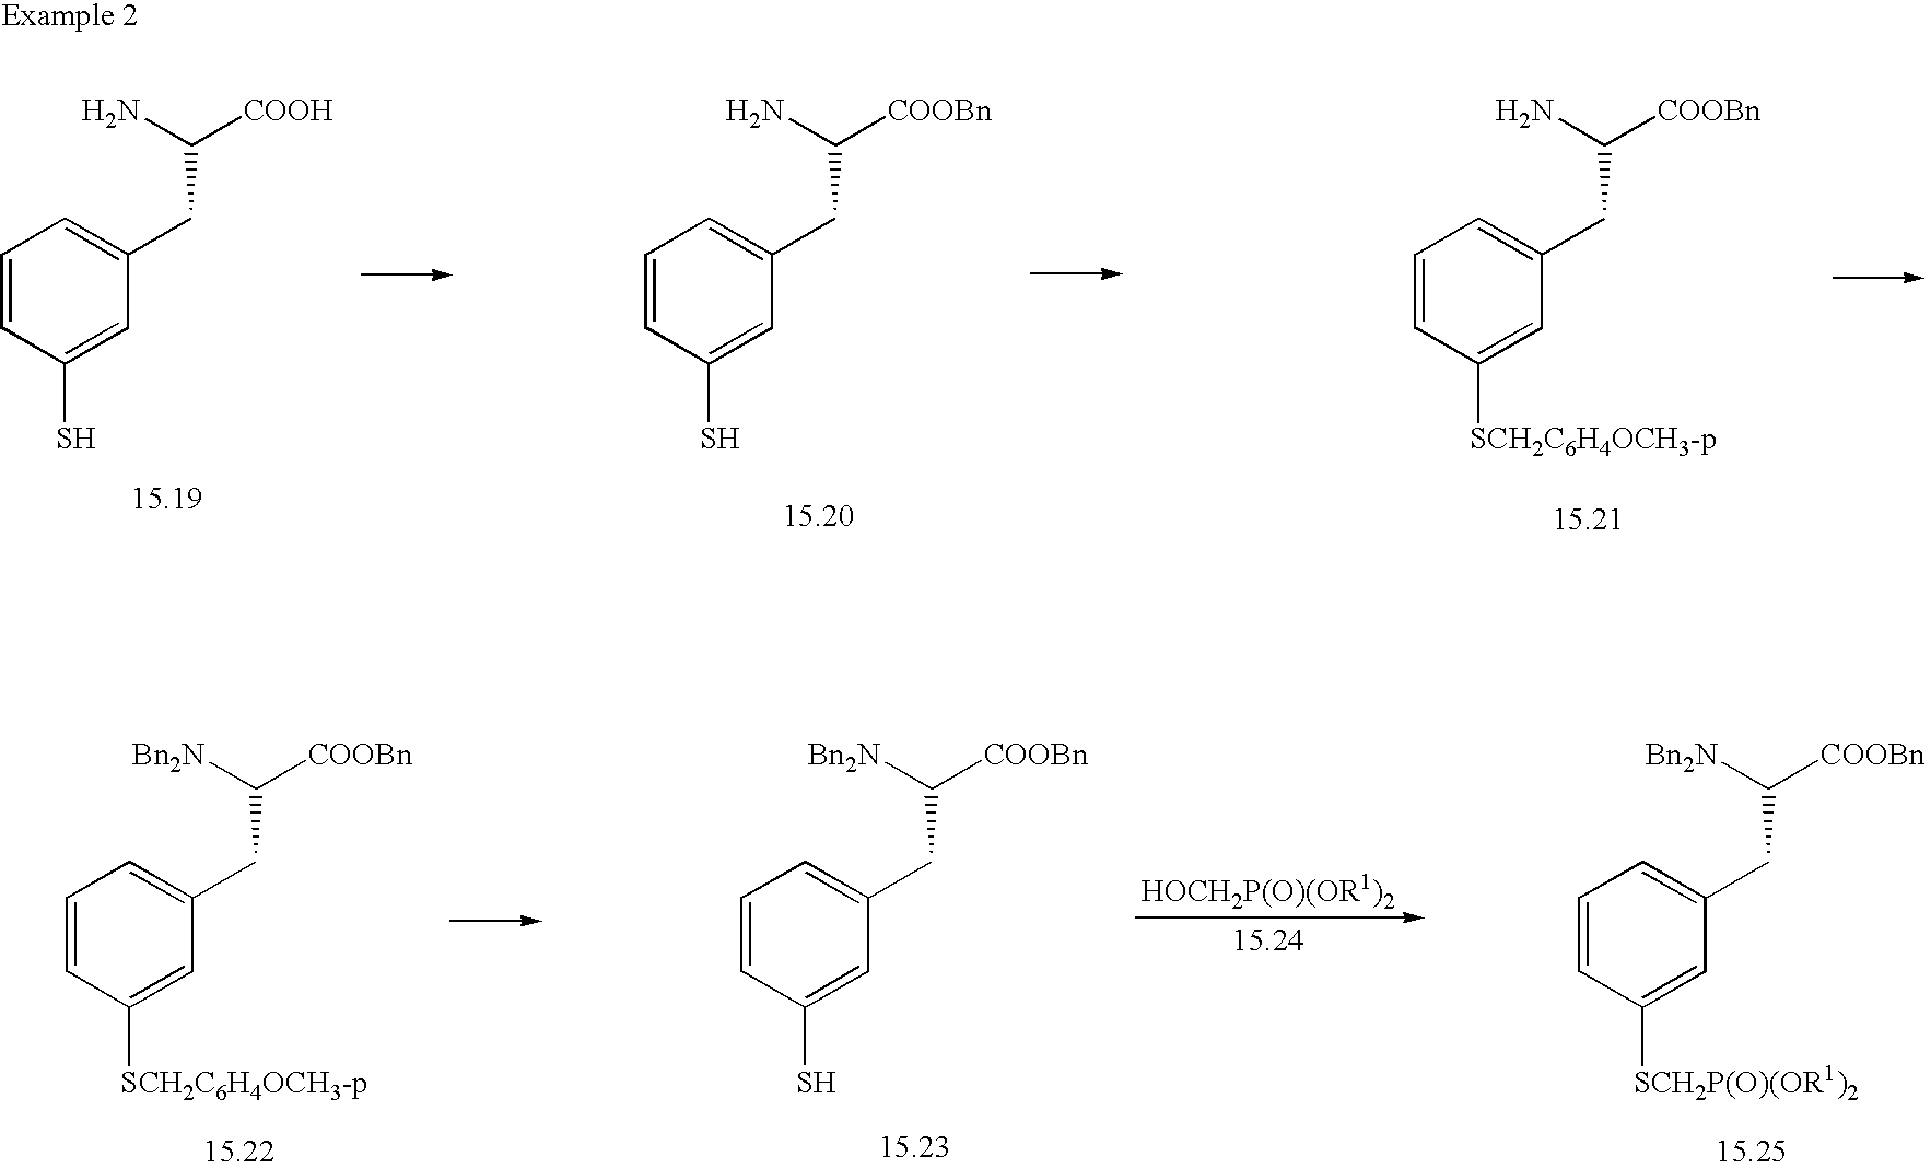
C1=CC(S)=CC(CC([COOH])N)=C1.C1=CC(S)=CC(CC([COOBn])N)=C1.C1=CC([SCH2C6H4OCH3-p])=CC(CC([COOBn])N)=C1.C1=CC([SCH2C6H4OCH3-p])=CC(CC([COOBn])[Bn2N])=C1.C1=CC(S)=CC(CC([COOBn])[Bn2N])=C1.C1=CC([SCH2P(O)(OR1)2])=CC(CC([COOBn])[Bn2N])=C1
